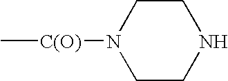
C[C(O)]N1CCNCC1
